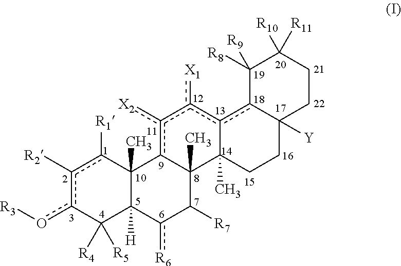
c1([R2])c(o[R3])C([R4])([R5])C2([H])C(C)(c1[R1])c1c([X2])c([X1])c3c4C([Y])(CCC3(C)C1(C)C([R7])c2[R6])CCC([R11])([R10])C4([R8])[R9]
